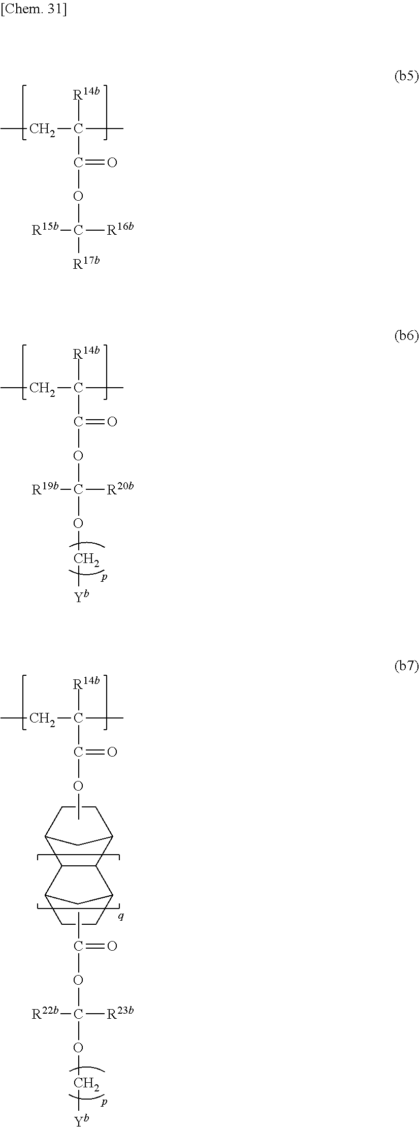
CCC(C)([R14b])C(=O)OC([R17b])([R16b])[R15b].CCC(C)([R14b])C(=O)OC(OC[Yb])([R20b])[R19b].CCC(C)([R14b])C(=O)OC.C1CC2C3C(C1C2)C1CC3CC1.CC(=O)OC(OC[Yb])([R23b])[R22b]
